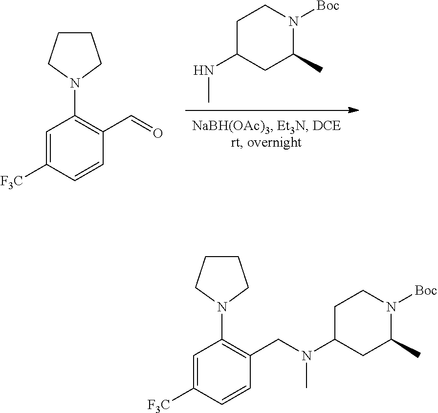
C1C(NC)CC(C)N([Boc])C1.C1(C=O)=C(N2CCCC2)C=C([F3C])C=C1.C1(CN(C2CCN([Boc])C(C)C2)C)=C(N2CCCC2)C=C([F3C])C=C1
